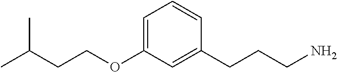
C(OC1=CC=CC(CCCN)=C1)CC(C)C
